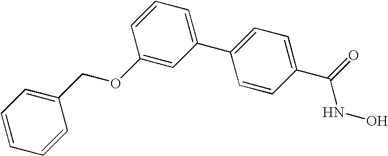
C1(COC2=CC(C3=CC=C(C(NO)=O)C=C3)=CC=C2)=CC=CC=C1
